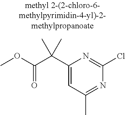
C1(C(C(OC)=O)(C)C)=CC(C)=NC(Cl)=N1
